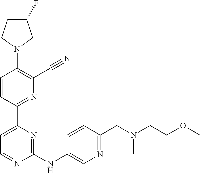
C1=CC(C2=CC=NC(NC3=CN=C(CN(CCOC)C)C=C3)=N2)=NC(C#N)=C1N1CC(F)CC1
